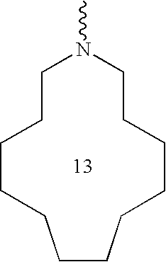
C1CCCCCCCCCCCN1C
